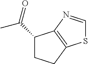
C1(C(=O)C)CCC2=C1N=CS2
